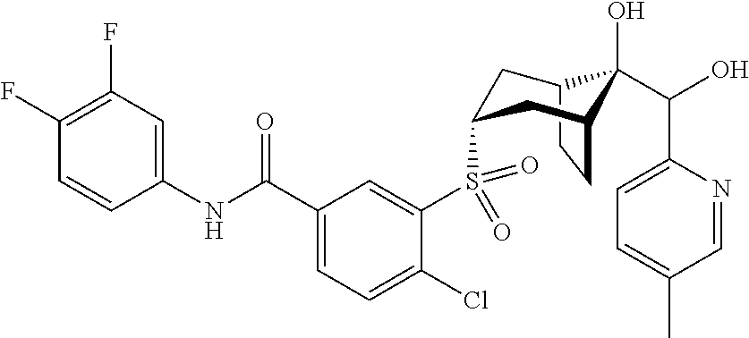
C12CCC(CC(S(C3=CC(C(NC4=CC(F)=C(F)C=C4)=O)=CC=C3Cl)(=O)=O)C1)C2(O)C(O)C1=CC=C(C)C=N1
